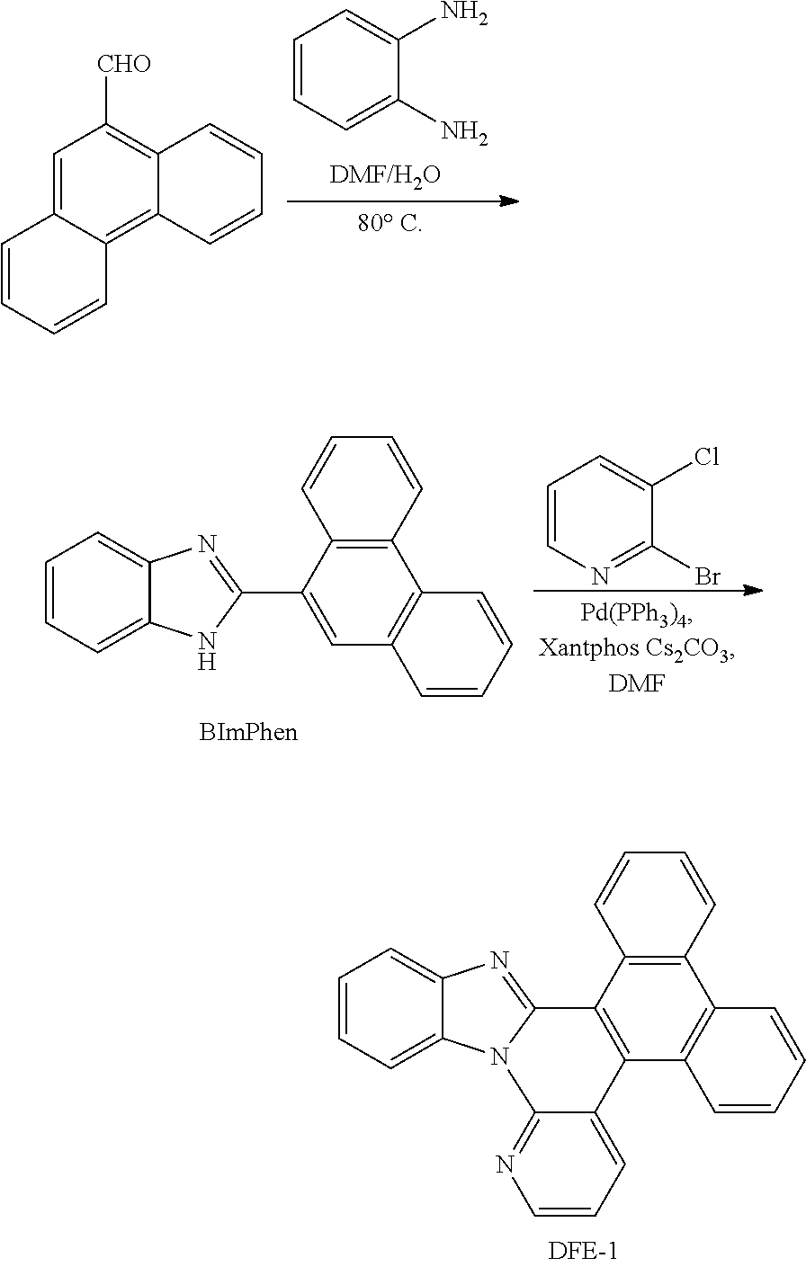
C1=C2C(=C3C(=C1[CHO])C=CC=C3)C=CC=C2.C1=CC=C(N)C(N)=C1.C1=CC2=C(C=C1)C(C1=NC3=CC=CC=C3N1)=CC1=C2C=CC=C1.C1=CN=C(Br)C(Cl)=C1.C1=CC2=C(C=C1)C1=C(C3=C2C=CC=C3)C2=CC=CN=C2N2C1=NC1=CC=CC=C12
